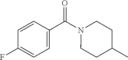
C1=CC(C(N2CCC(C)CC2)=O)=CC=C1F
